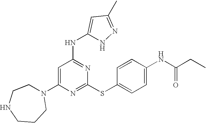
N1(C2=CC(NC3=CC(C)=NN3)=NC(SC3=CC=C(NC(=O)CC)C=C3)=N2)CCNCCC1
